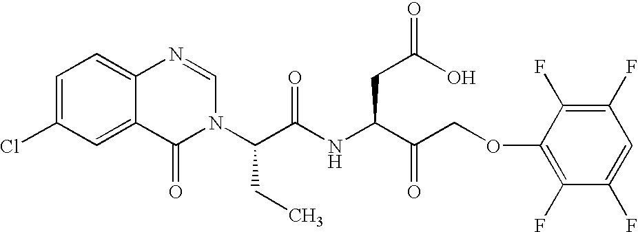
C1=C(Cl)C=C2C(=C1)N=CN(C(CC)C(=O)NC(CC(O)=O)C(=O)COC1=C(F)C(F)=CC(F)=C1F)C2=O
